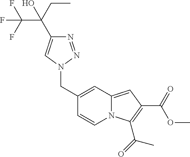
FC(C(CC)(O)C1=CN(CC2=CC3=CC(C(=O)OC)=C(C(=O)C)N3C=C2)N=N1)(F)F
